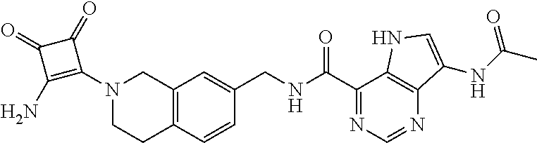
C12=C(C=CC(CNC(C3=NC=NC4=C3NC=C4NC(C)=O)=O)=C1)CCN(C1=C(N)C(=O)C1=O)C2
